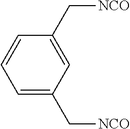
C1=CC=C(C[NCO])C=C1C[NCO]
